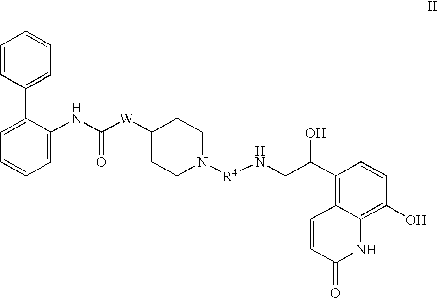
C1=CC=CC(C2=CC=CC=C2NC([W]C2CCN([R4]NCC(C3=C4C(=C(O)C=C3)NC(=O)C=C4)O)CC2)=O)=C1
